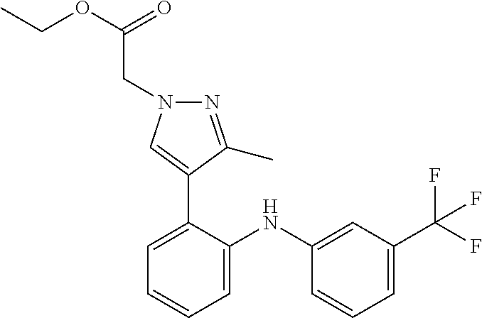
C1=C(NC2=CC=CC=C2C2=CN(CC(OCC)=O)N=C2C)C=CC=C1C(F)(F)F
